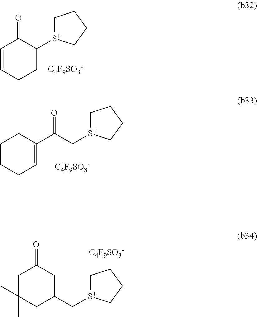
C1=CCCC([S+]2CCCC2)C1=O.[C4F9SO3-].C1CCC=C(C(C[S+]2CCCC2)=O)C1.[C4F9SO3-].[C4F9SO3-].C1C(C)(C)CC(C[S+]2CCCC2)=CC1=O
